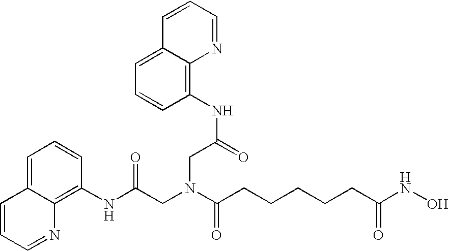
N(C(=O)CN(CC(NC1=C2C(=CC=C1)C=CC=N2)=O)C(=O)CCCCCC(NO)=O)C1=C2C(=CC=C1)C=CC=N2
